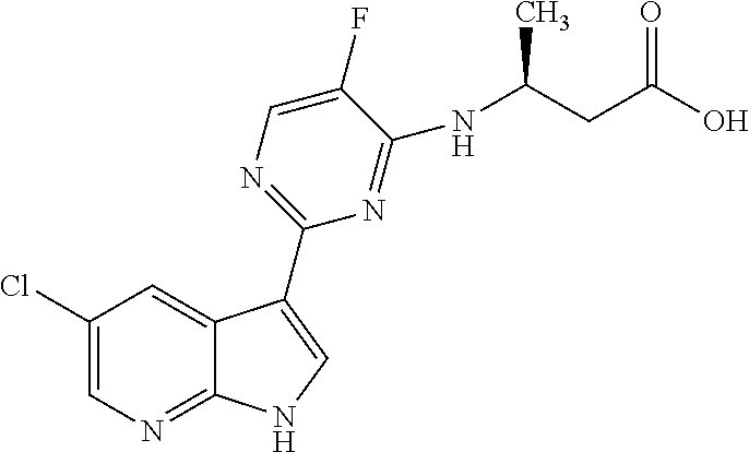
C1(Cl)=CN=C2C(=C1)C(C1=NC=C(F)C(NC(CC(O)=O)C)=N1)=CN2
